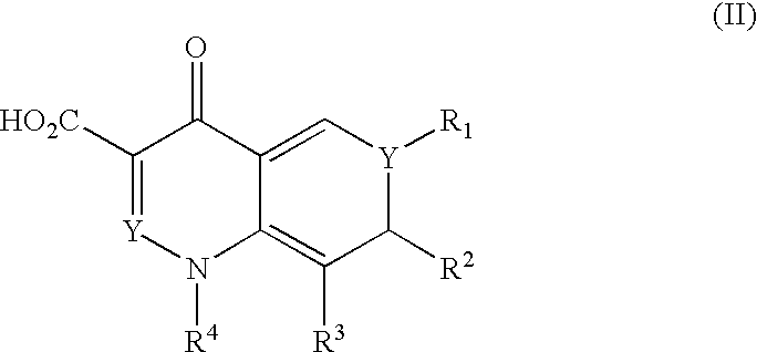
C1([HO2C])=[Y]N([R4])C2=C([R3])C([R2])[Y]([R1])C=C2C1=O
